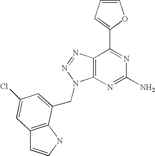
C1=CC=C(C2=NC(N)=NC3=C2N=NN3CC2=CC(Cl)=CC3=C2NC=C3)O1
